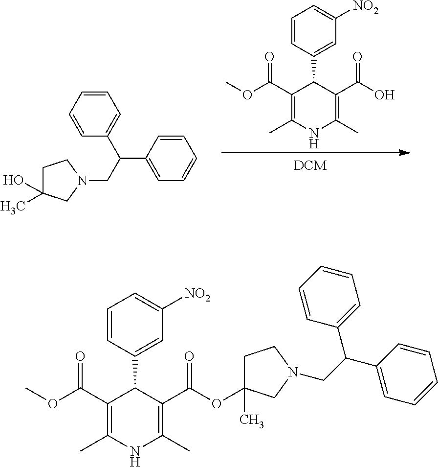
C1=CC(C2C(C(OC)=O)=C(C)NC(C)=C2C(O)=O)=CC([NO2])=C1.C1=CC=CC(C(CN2CCC(C)(O)C2)C2=CC=CC=C2)=C1.C1=CC(C2C(C(OC)=O)=C(C)NC(C)=C2C(OC2(C)CCN(CC(C3=CC=CC=C3)C3=CC=CC=C3)C2)=O)=CC([NO2])=C1
